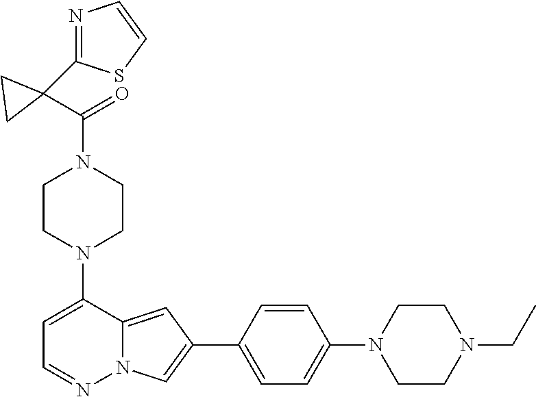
N1(C2=CC=NN3C2=CC(C2=CC=C(N4CCN(CC)CC4)C=C2)=C3)CCN(C(C2(C3=NC=CS3)CC2)=O)CC1
